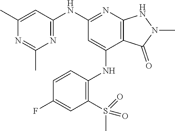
C1(NC2=NC3=C(C(NC4=C(S(C)(=O)=O)C=C(F)C=C4)=C2)C(=O)N(C)N3)=NC(C)=NC(C)=C1
